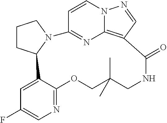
C1=CN2C3=C(C=N2)C(=O)NCC(C)(C)COC2=NC=C(F)C=C2C2CCCN2C1=N3
